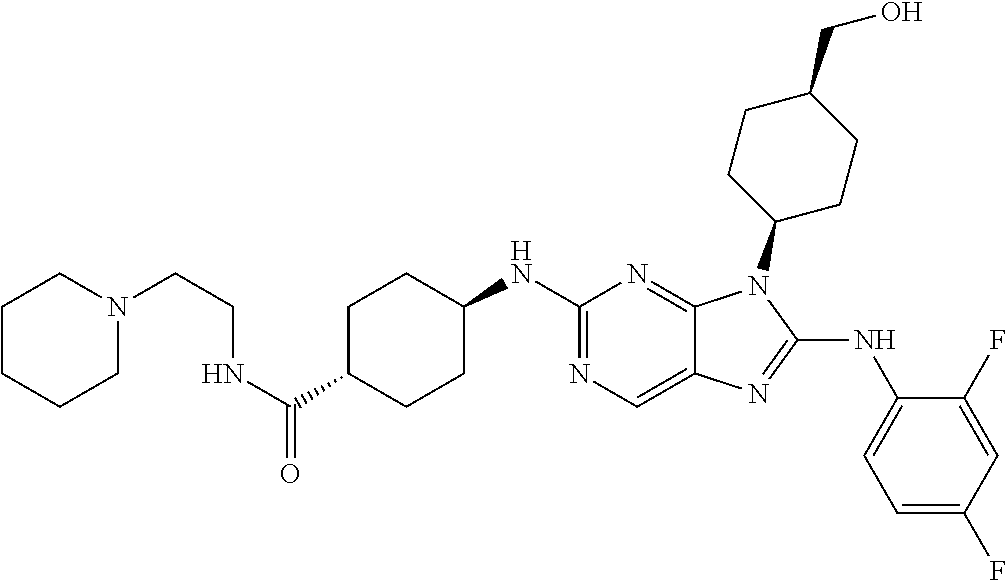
N1=C(NC2CCC(C(NCCN3CCCCC3)=O)CC2)N=C2C(=C1)N=C(NC1=CC=C(F)C=C1F)N2C1CCC(CO)CC1
